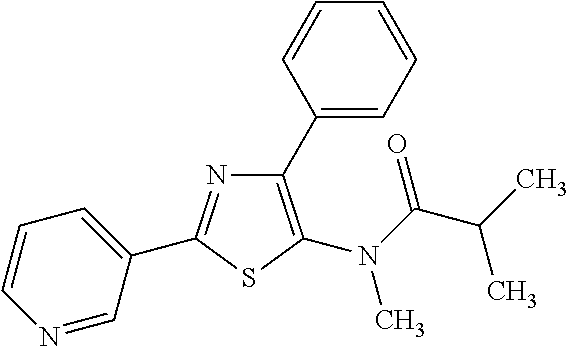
C1=CC=C(C2=NC(C3=CC=CC=C3)=C(N(C)C(C(C)C)=O)S2)C=N1
